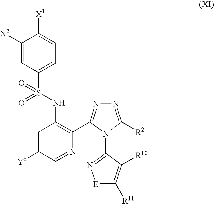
C1([X2])=CC(S(NC2=C(C3=NN=C([R2])N3C3=N[E]C([R11])=C3[R10])N=CC([Y6])=C2)(=O)=O)=CC=C1[X1]
